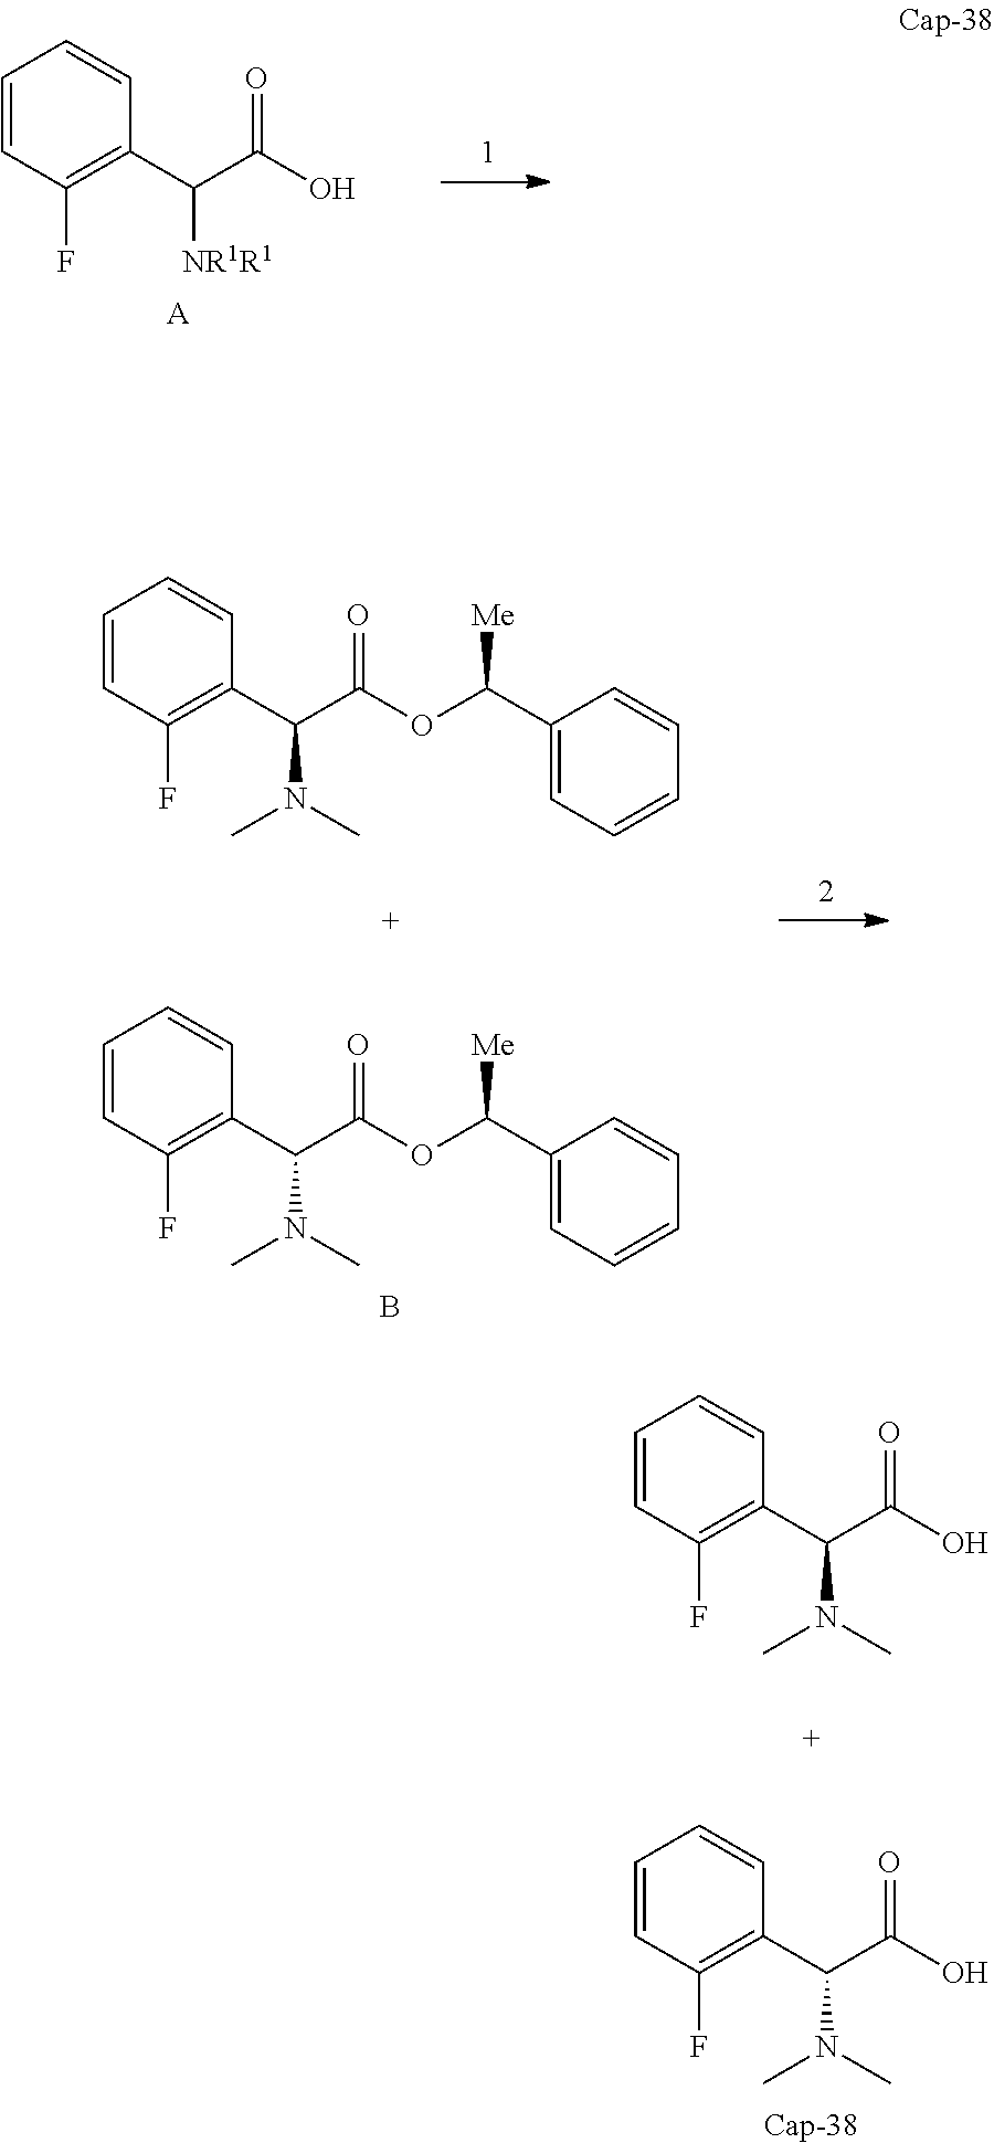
C1=CC(F)=C(C([NR1R1])C(=O)O)C=C1.[A].C1=CC(F)=C(C(N(C)C)C(=O)OC([Me])C2=CC=CC=C2)C=C1.C1=CC(F)=C(C(N(C)C)C(=O)OC([Me])C2=CC=CC=C2)C=C1.B.C1=CC(F)=C(C(N(C)C)C(=O)O)C=C1.C1=CC(F)=C(C(N(C)C)C(=O)O)C=C1.[Cap-38]
